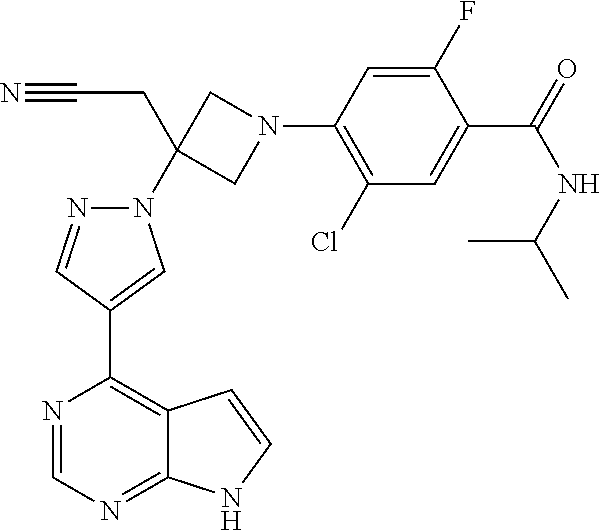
N1(C2(CC#N)CN(C3=C(Cl)C=C(C(NC(C)C)=O)C(F)=C3)C2)N=CC(C2=C3C(=NC=N2)NC=C3)=C1
